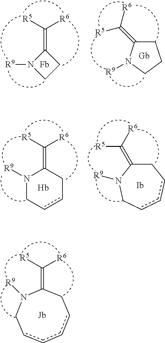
C1(=C([R5])[R6])N([R9])CC1.C1C(=C([R6])[R5])N([R9])CC1.N1([R9])CccccCC1=C([R5])[R6].N1([R9])CccCC1=C([R5])[R6].C1C(=C([R6])[R5])N([R9])Cccc1
